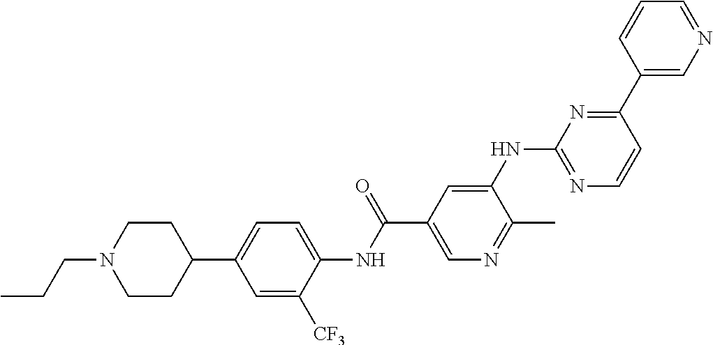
C1(C2=CC=C(NC(C3=CN=C(C)C(NC4=NC=CC(C5=CN=CC=C5)=N4)=C3)=O)C([CF3])=C2)CCN(CCC)CC1
